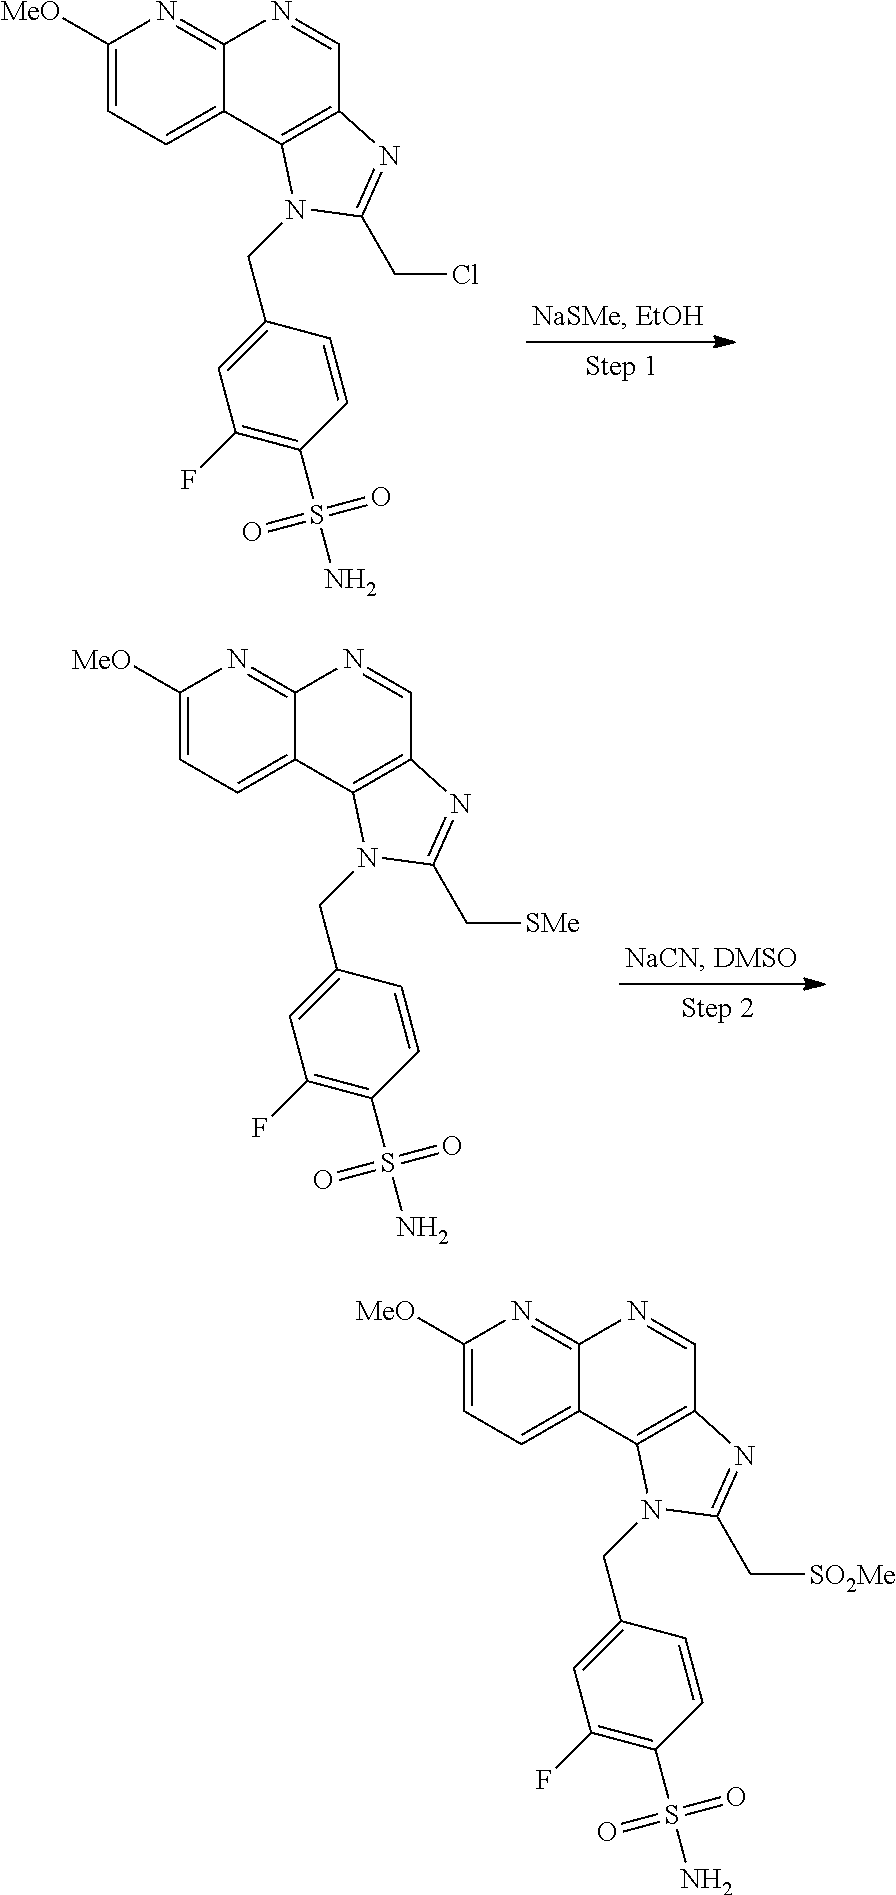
C1([MeO])=CC=C2C(=N1)N=CC1=C2N(CC2=CC(F)=C(S(N)(=O)=O)C=C2)C(CCl)=N1.C1([MeO])=CC=C2C(=N1)N=CC1=C2N(CC2=CC(F)=C(S(N)(=O)=O)C=C2)C(C[SMe])=N1.C1([MeO])=CC=C2C(=N1)N=CC1=C2N(CC2=CC(F)=C(S(N)(=O)=O)C=C2)C(C[SO2Me])=N1
